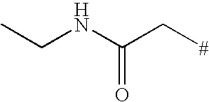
CCNC(C[#])=O
